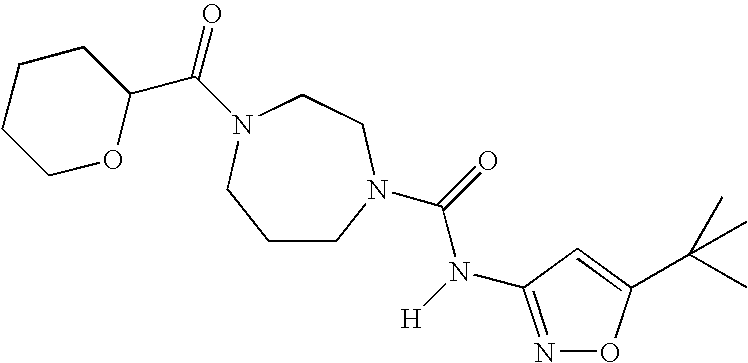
C1CN(C(=O)N([H])C2=NOC(C(C)(C)C)=C2)CCN(C(=O)C2CCCCO2)C1
